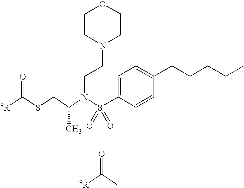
O=C(SCC(N(S(C1=CC=C(CCCCC)C=C1)(=O)=O)CCN1CCOCC1)C)[9R].O=C(C)[9R]
